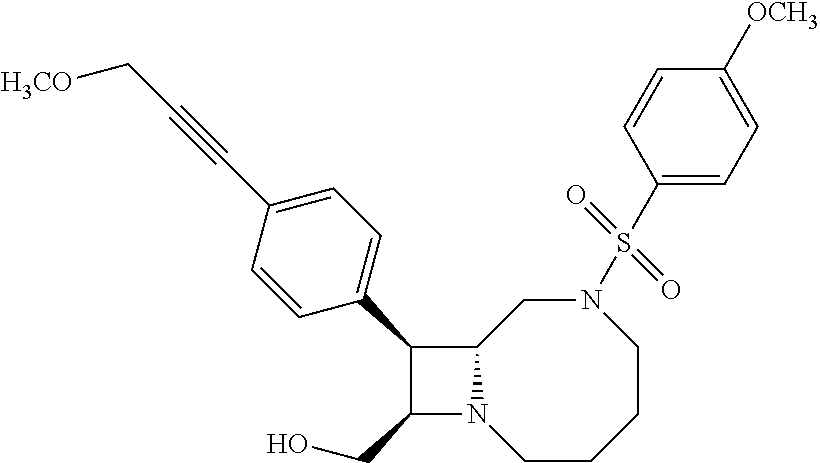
C1(CO)N2C(C1C1=CC=C(C#CC[H3CO])C=C1)CN(S(C1=CC=C([OCH3])C=C1)(=O)=O)CCCC2
